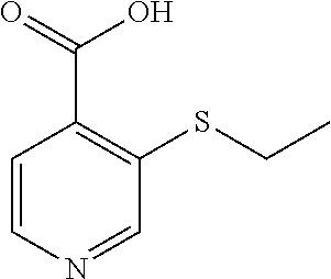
C1=CN=CC(SCC)=C1C(=O)O
